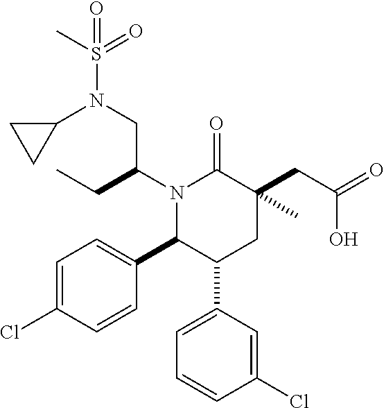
C1=C(Cl)C=CC(C2C(C3=CC=CC(Cl)=C3)CC(CC(=O)O)(C)C(=O)N2C(CC)CN(S(C)(=O)=O)C2CC2)=C1
